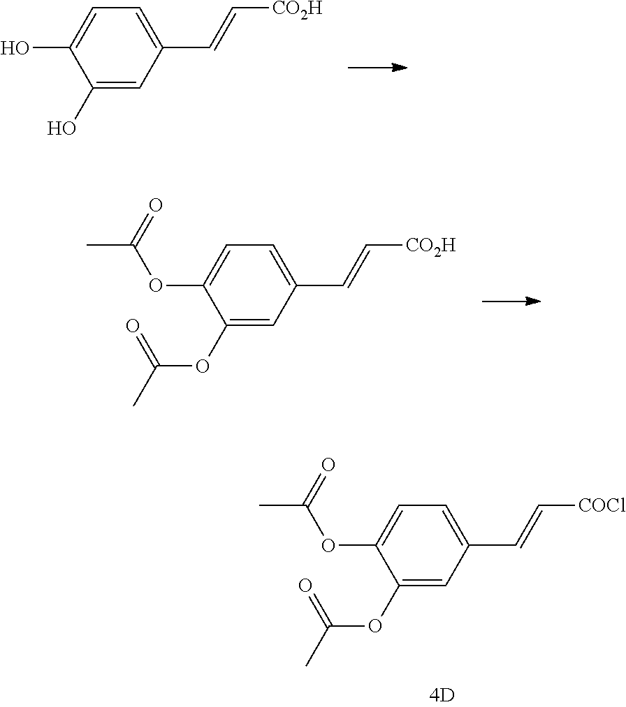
C1(O)=CC(C=C[CO2H])=CC=C1O.C1(OC(C)=O)=CC(C=C[COCl])=CC=C1OC(C)=O.C1(OC(C)=O)=CC(C=C[CO2H])=CC=C1OC(C)=O
